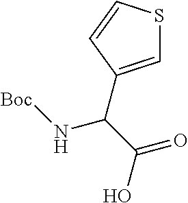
C1=C(C(C(=O)O)N[Boc])C=CS1
